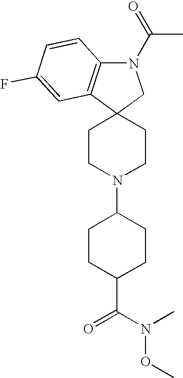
C1CN(C2CCC(C(N(OC)C)=O)CC2)CCC12CN(C(C)=O)C1=C2C=C(F)C=C1
